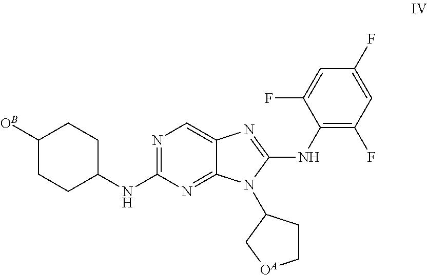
N1=C(NC2CCC([OB])CC2)N=C2C(=C1)N=C(NC1=C(F)C=C(F)C=C1F)N2C1CC[OA]C1
